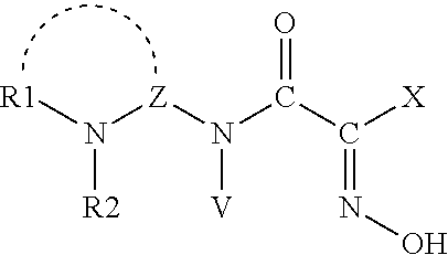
[R2]N([R1])[Z]N(C(C([X])=NO)=O)[V]
